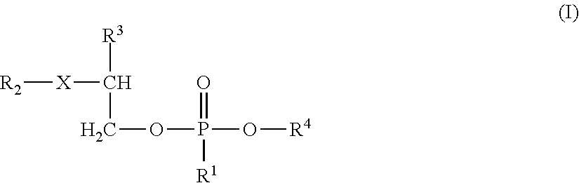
[R2][X]C([R3])COP(O[R4])(=O)[R1]
